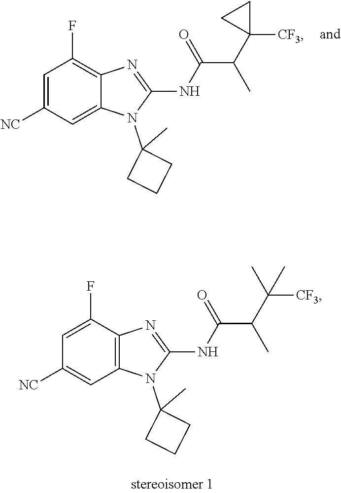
C1=C([NC])C=C2C(=C1F)N=C(NC(C(C1([CF3])CC1)C)=O)N2C1(C)CCC1.C1=C(F)C2=C(C=C1[NC])N(C1(C)CCC1)C(NC(C(C([CF3])(C)C)C)=O)=N2
